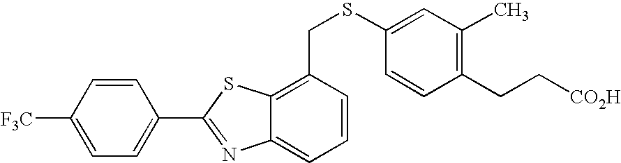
C1=CC([F3C])=CC=C1C1=NC2=CC=CC(CSC3=CC(C)=C(CC[CO2H])C=C3)=C2S1
